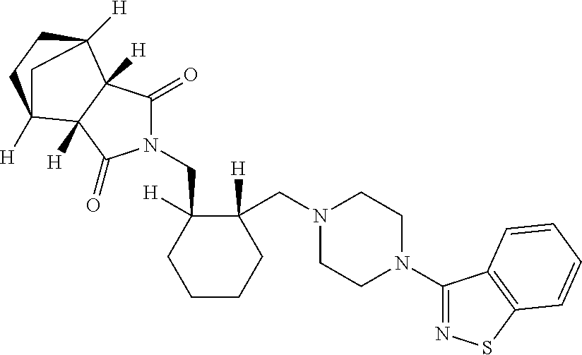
N1(CC2([H])CCCCC2([H])CN2CCN(C3=NSC4=C3C=CC=C4)CC2)C(=O)C2([H])C([H])(C1=O)C1([H])CCC2([H])C1
